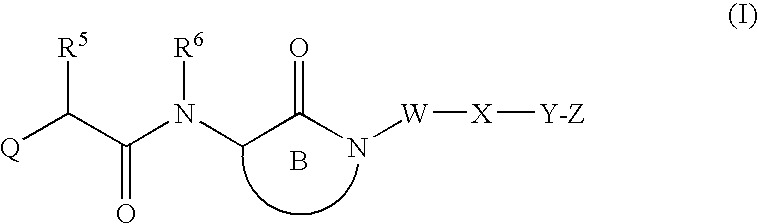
[Q]C(C(N(CC(N[W][X][Y-Z])=O)[R6])=O)[R5].B
